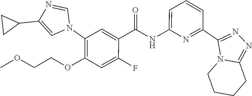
N1(C2=C(OCCOC)C=C(F)C(C(NC3=CC=CC(C4=NN=C5N4CCCC5)=N3)=O)=C2)C=NC(C2CC2)=C1
